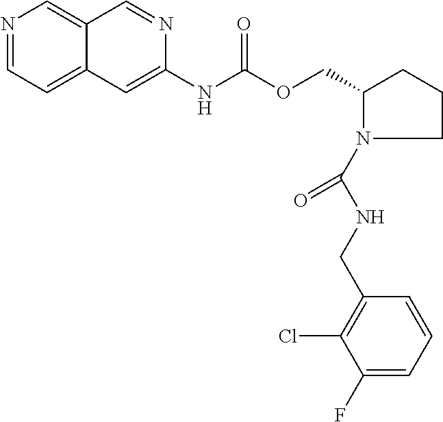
C12=CC=NC=C1C=NC(NC(OCC1CCCN1C(NCC1=C(Cl)C(F)=CC=C1)=O)=O)=C2
